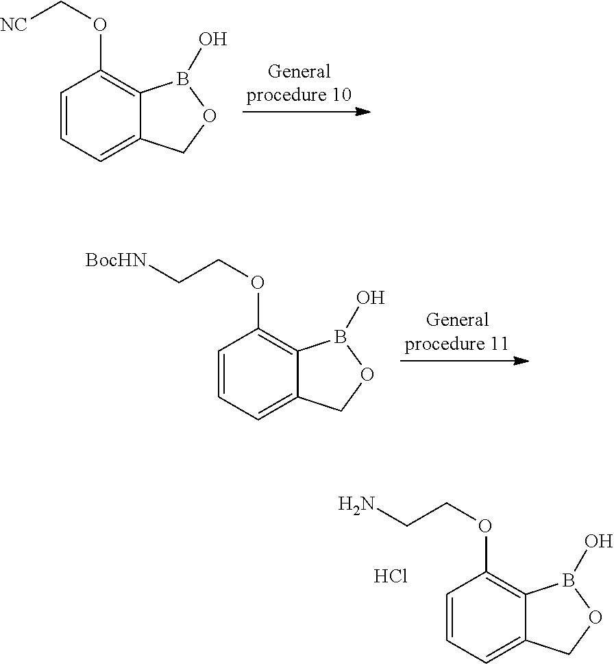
C1=CC=C2C(=C1OC[NC])B(O)OC2.C1=CC=C2C(=C1OCC[BocHN])B(O)OC2.C1=CC=C2C(=C1OCCN)B(O)OC2.Cl
